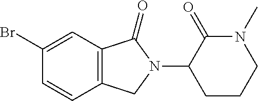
C1(Br)=CC2=C(C=C1)CN(C1CCCN(C)C1=O)C2=O
